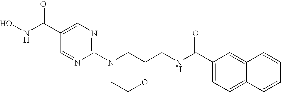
C1=NC(N2CCOC(CNC(C3=CC=C4C(=C3)C=CC=C4)=O)C2)=NC=C1C(NO)=O
